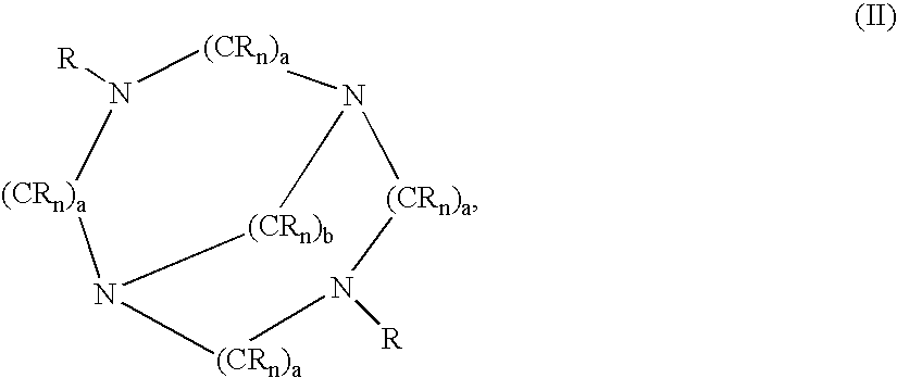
N1([R])[(CRn)a]N2[(CRn)a]N([R])[(CRn)a]N([(CRn)a]1)[(CRn)b]2
